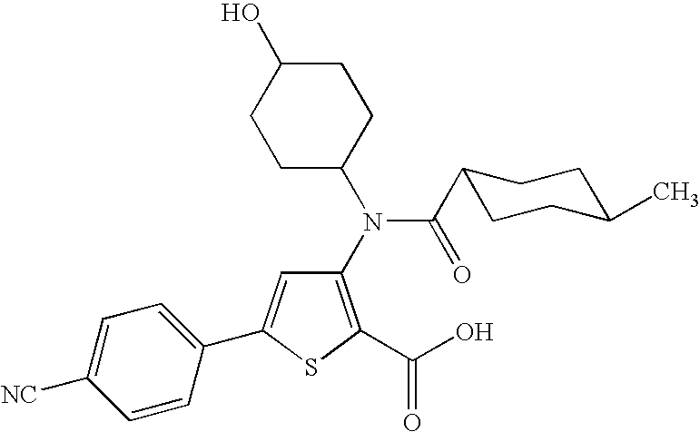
C1(N(C2CCC(O)CC2)C(C2CCC(C)CC2)=O)=C(C(O)=O)SC(C2=CC=C([NC])C=C2)=C1
